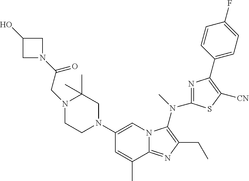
C1(N2CC(C)(C)N(CC(=O)N3CC(O)C3)CC2)=CN2C(=NC(CC)=C2N(C)C2=NC(C3=CC=C(F)C=C3)=C([CN])S2)C(C)=C1
